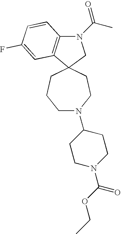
C1N(C2CCN(C(OCC)=O)CC2)CCC2(CC1)C1=C(N(C(C)=O)C2)C=CC(F)=C1
